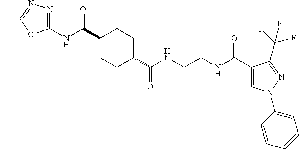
C1(C(=O)NC2=NN=C(C)O2)CCC(C(NCCNC(C2=CN(C3=CC=CC=C3)N=C2C(F)(F)F)=O)=O)CC1
